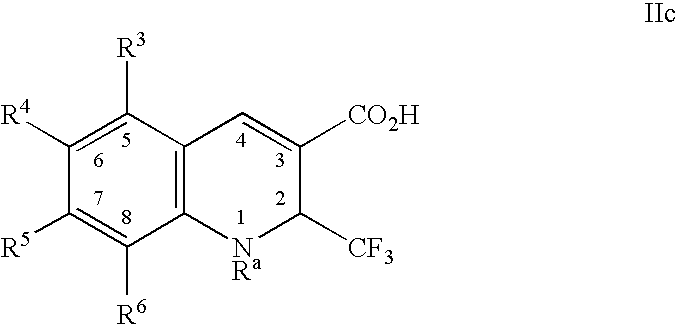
C1([R4])=C([R3])C2=C(C([R6])=C1[R5])[NRa]C([CF3])C([CO2H])=C2
